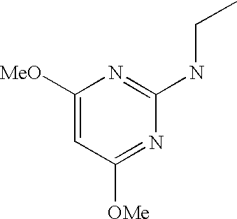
C1([MeO])=CC([OMe])=NC(NCC)=N1
